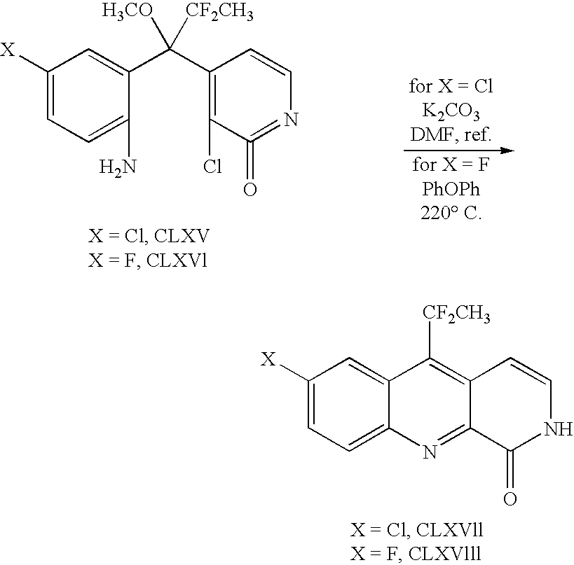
C1=C(N)C(C(C2=C(Cl)C(=O)=NC=C2)([H3CO])[CF2CH3])=CC([X])=C1.C1=C2C(=CC([X])=C1)C([CF2CH3])=C1C(=N2)C(=O)NC=C1
